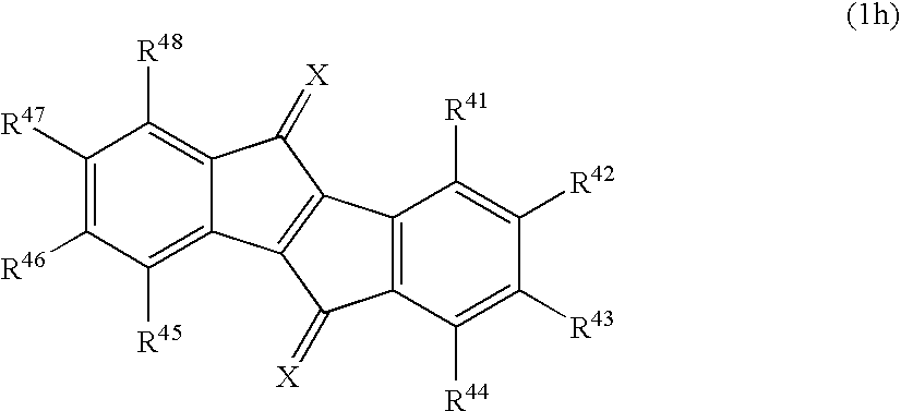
C1([R47])=C([R46])C([R45])=C2C(=C1[R48])C(=[X])C1=C2C(=[X])C2=C1C([R41])=C([R42])C([R43])=C2[R44]
